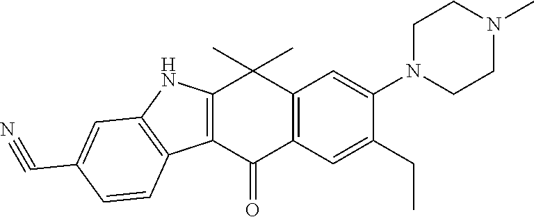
C12=C(C(=O)C3=C(C1(C)C)C=C(N1CCN(C)CC1)C(CC)=C3)C1=C(N2)C=C(C#N)C=C1
